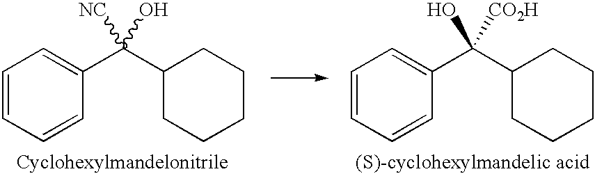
C1=CC=CC(C(C2CCCCC2)([NC])O)=C1.C1=CC=CC(C(C2CCCCC2)(O)[CO2H])=C1
